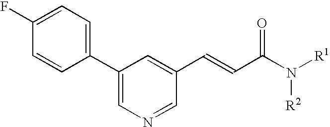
C1=C(F)C=CC(C2=CN=CC(C=CC(N([R1])[R2])=O)=C2)=C1
